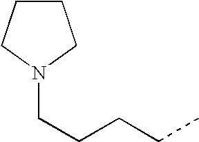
C1CCN(CCCCC)C1
